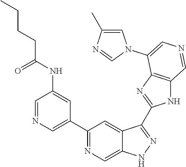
C1(C2=CN=CC(NC(CCCC)=O)=C2)=NC=C2C(=C1)C(C1=NC3=C(N1)C=NC=C3N1C=C(C)N=C1)=NN2
